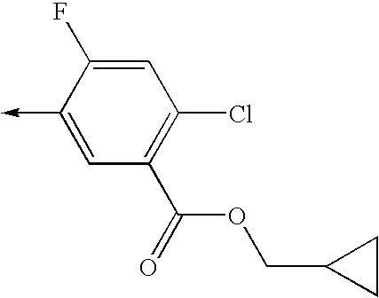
C1(->C)=CC(C(=O)OCC2CC2)=C(Cl)C=C1F
